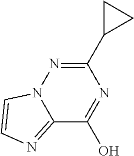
C12=NC=CN1N=C(C1CC1)N=C2O
